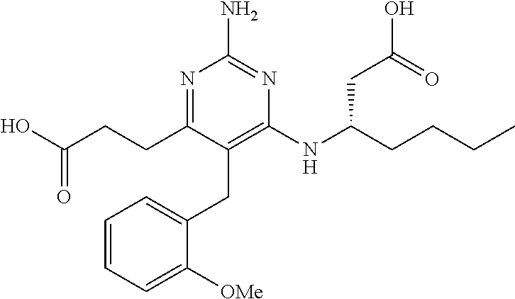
C1=CC=C([OMe])C(CC2=C(NC(CCCC)CC(O)=O)N=C(N)N=C2CCC(O)=O)=C1
